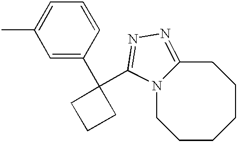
N12CCCCCCC1=NN=C2C1(C2=CC(C)=CC=C2)CCC1
